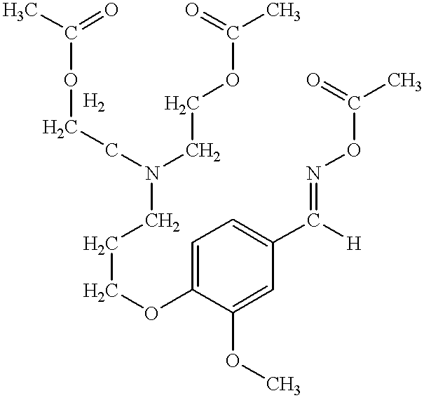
C1(OC)=CC(C([H])=NOC(C)=O)=CC=C1OCCCN(CCOC(C)=O)CCOC(C)=O
